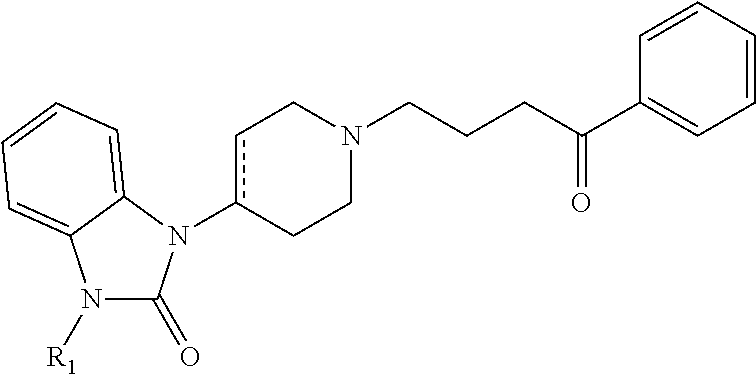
N1([R1])C(=O)N(c2cCN(CCCC(C3=CC=CC=C3)=O)CC2)C2=CC=CC=C12
